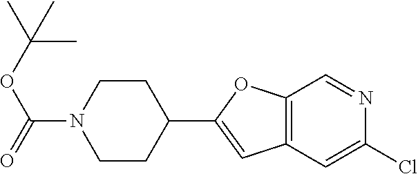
C1CC(C2=CC3=C(O2)C=NC(Cl)=C3)CCN1C(=O)OC(C)(C)C
